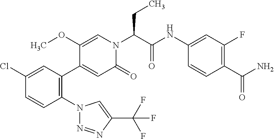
C1(Cl)=CC(C2=CC(=O)N(C(C(NC3=CC(F)=C(C(N)=O)C=C3)=O)CC)C=C2OC)=C(N2N=NC(C(F)(F)F)=C2)C=C1
